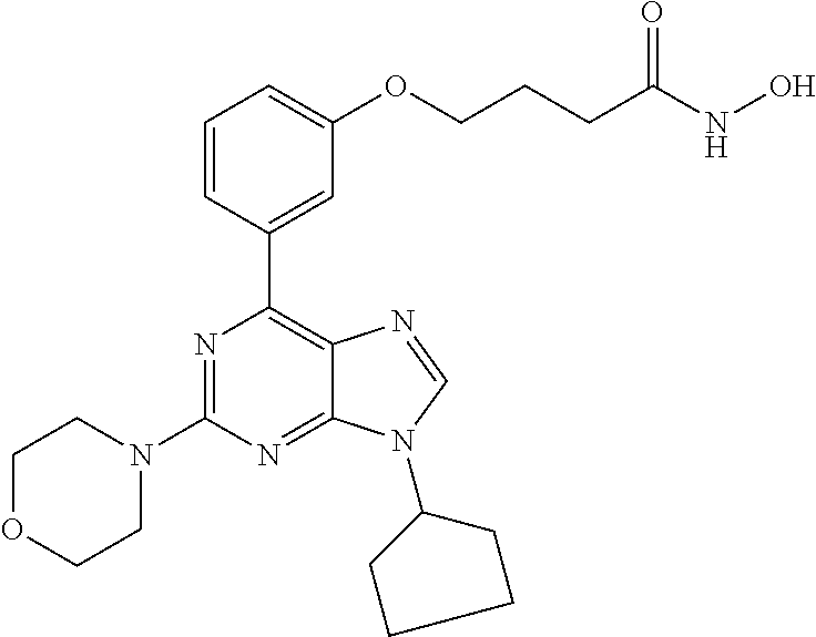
C1=CC(C2=C3C(=NC(N4CCOCC4)=N2)N(C2CCCC2)C=N3)=CC(OCCCC(NO)=O)=C1
